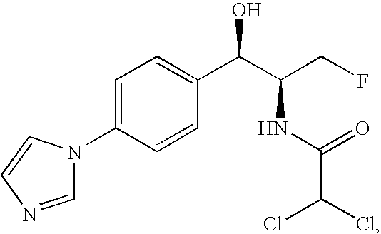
C1(N2C=NC=C2)=CC=C(C(C(CF)NC(C(Cl)Cl)=O)O)C=C1
